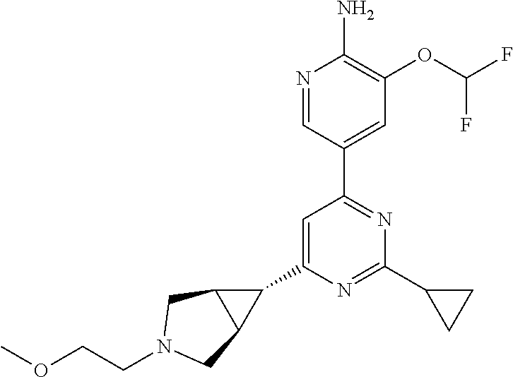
N1=CC(C2=NC(C3CC3)=NC(C3C4C3CN(CCOC)C4)=C2)=CC(OC(F)F)=C1N
